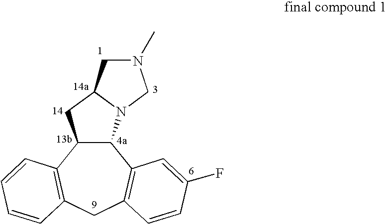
C12C(N3C(C1)CN(C)C3)C1=C(CC3=C2C=CC=C3)C=CC(F)=C1
